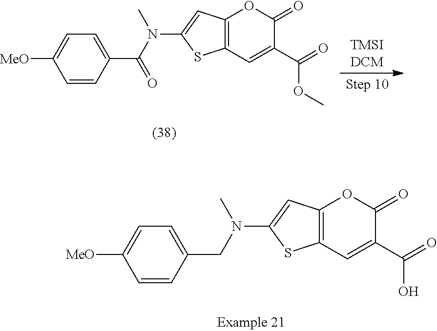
C12=C(C=C(C(=O)OC)C(=O)O1)SC(N(C(=O)C1=CC=C([MeO])C=C1)C)=C2.C12=C(C=C(C(=O)O)C(=O)O1)SC(N(CC1=CC=C([MeO])C=C1)C)=C2
